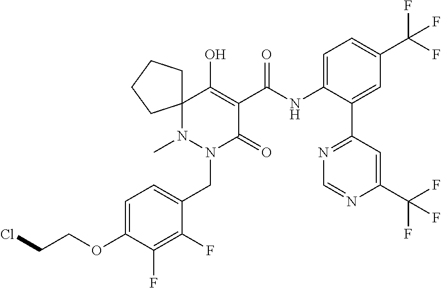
C1=C(OCCCl)C(F)=C(F)C(CN2C(=O)C(C(NC3=CC=C(C(F)(F)F)C=C3C3=NC=NC(C(F)(F)F)=C3)=O)=C(O)C3(N2C)CCCC3)=C1
